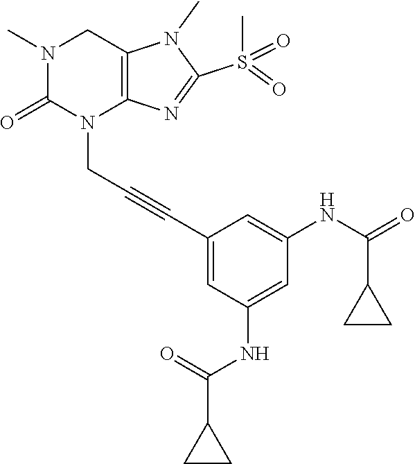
N1(C)C(=O)N(CC#CC2=CC(NC(C3CC3)=O)=CC(NC(=O)C3CC3)=C2)C2=C(C1)N(C)C(S(C)(=O)=O)=N2
